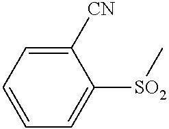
C1=CC=C([SO2]C)C([CN])=C1
